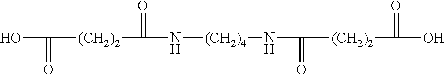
OC([(CH2)2]C(N[(CH2)4]NC([(CH2)2]C(O)=O)=O)=O)=O
